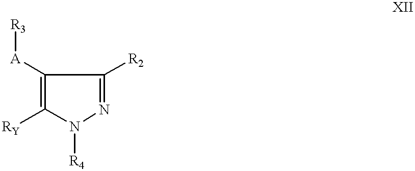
[R4]N1N=C([R2])C([A][R3])=C1[RY]
